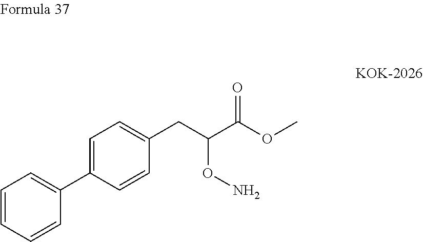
C1(CC(C(OC)=O)ON)=CC=C(C2=CC=CC=C2)C=C1
